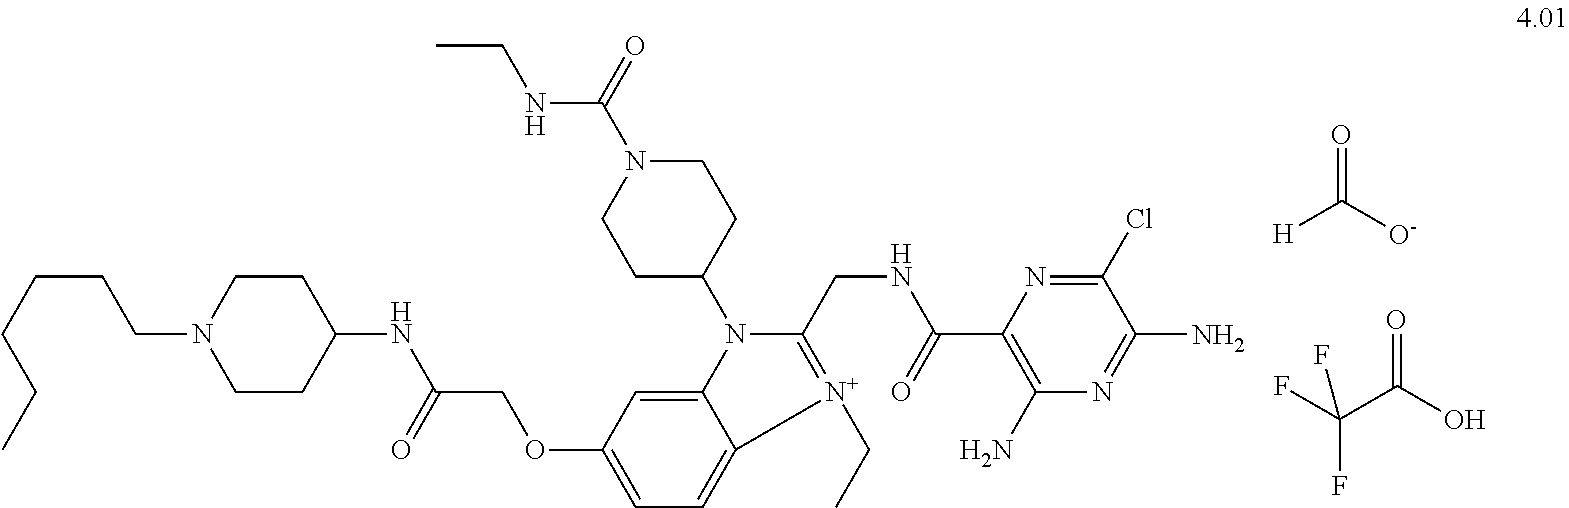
N1(CCCCCC)CCC(NC(COC2=CC=C3C(=C2)N(C2CCN(C(=O)NCC)CC2)C(CNC(C2=C(N)N=C(N)C(Cl)=N2)=O)=[N+]3CC)=O)CC1.O=C([O-])[H].O=C(O)C(F)(F)F
